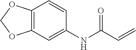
C1(NC(C=C)=O)=CC2=C(C=C1)OCO2
